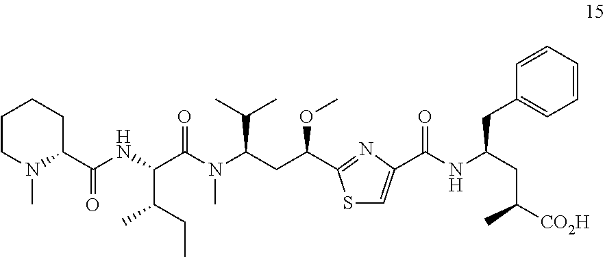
C1CN(C)C(C(NC(C(N(C(CC(OC)C2=NC(C(NC(CC([CO2H])C)CC3=CC=CC=C3)=O)=CS2)C(C)C)C)=O)C(CC)C)=O)CC1
